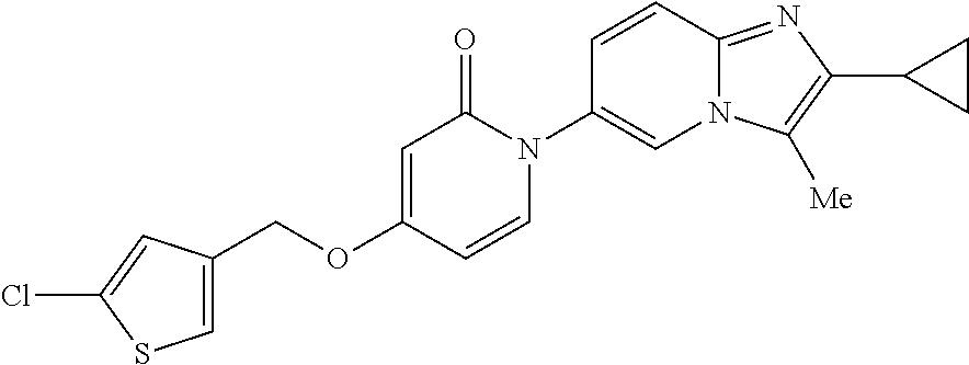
C1(COC2=CC(=O)N(C3=CN4C(=NC(C5CC5)=C4[Me])C=C3)C=C2)=CSC(Cl)=C1
